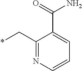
*CC1=NC=CC=C1C(=O)N
